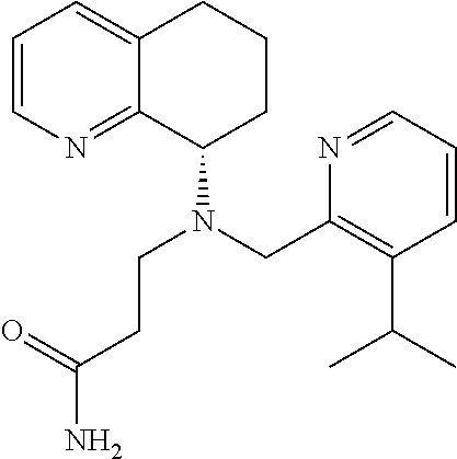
C1=CN=C2C(=C1)CCCC2N(CCC(=O)N)CC1=C(C(C)C)C=CC=N1
